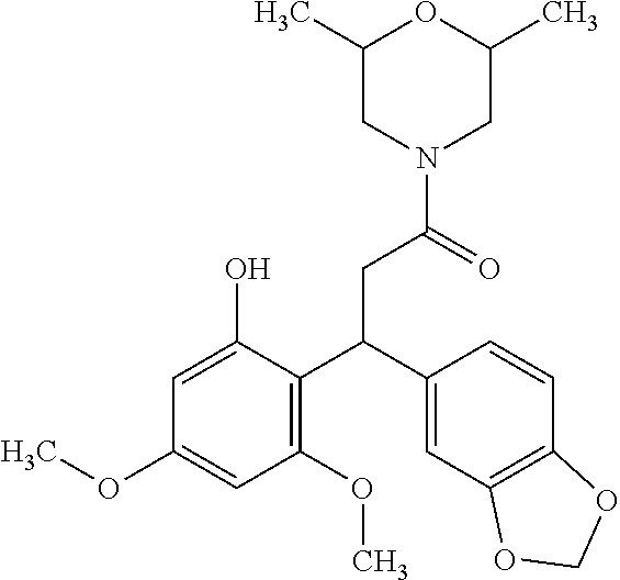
C1(C)CN(C(=O)CC(C2=C(OC)C=C(OC)C=C2O)C2=CC3=C(C=C2)OCO3)CC(C)O1
